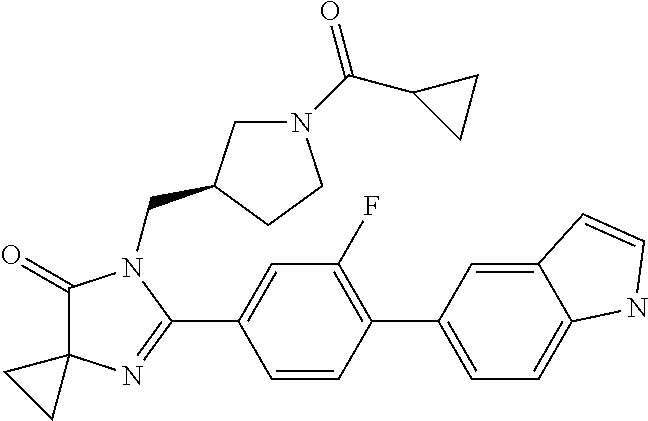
C1(=O)C2(N=C(C3=CC(F)=C(C4=CC=C5C(=C4)C=CN5)C=C3)N1CC1CN(C(C3CC3)=O)CC1)CC2
